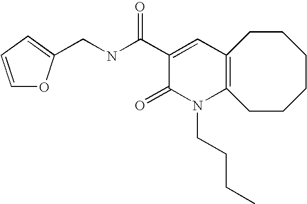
C(NC(C1=CC2=C(N(CCCC)C1=O)CCCCCC2)=O)C1=CC=CO1
